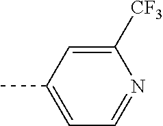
C1([CF3])=CC(C)=CC=N1
